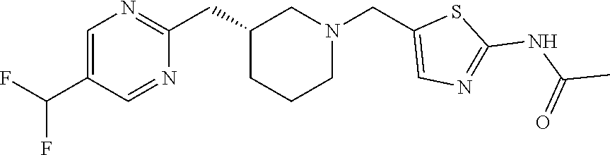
C1(C(F)F)=CN=C(CC2CCCN(CC3=CN=C(NC(C)=O)S3)C2)N=C1
